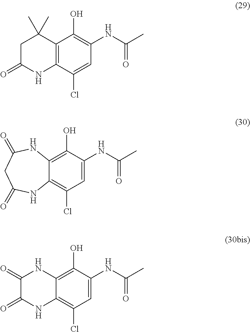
C12=C(C(Cl)=CC(NC(C)=O)=C1O)NC(=O)CC2(C)C.C12=C(O)C(NC(C)=O)=CC(Cl)=C1NC(=O)CC(=O)N2.C12=C(O)C(NC(C)=O)=CC(Cl)=C1NC(=O)C(=O)N2
